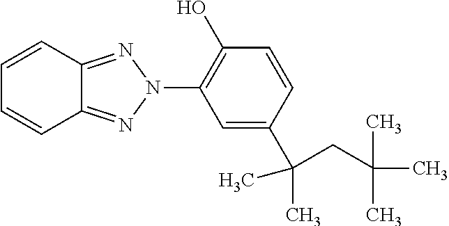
C1=CC2=NN(C3=C(O)C=CC(C(C)(C)CC(C)(C)C)=C3)N=C2C=C1
